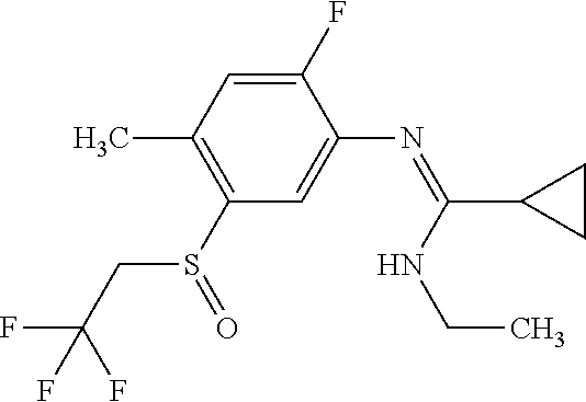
S(C1=C(C)C=C(F)C(N=C(NCC)C2CC2)=C1)(=O)CC(F)(F)F
